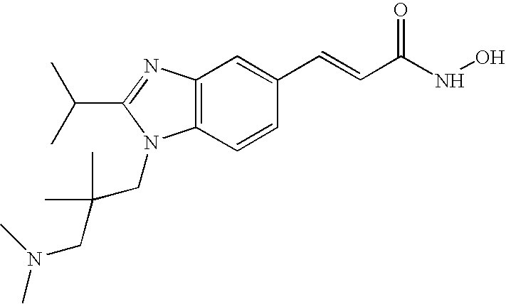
C12=C(N=C(C(C)C)N1CC(CN(C)C)(C)C)C=C(C=CC(NO)=O)C=C2
